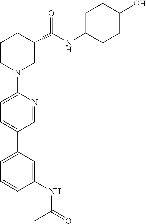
C1=NC(N2CC(C(NC3CCC(O)CC3)=O)CCC2)=CC=C1C1=CC=CC(NC(=O)C)=C1
